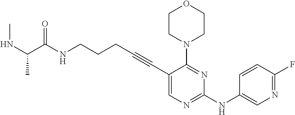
N(CCCC#CC1=CN=C(NC2=CN=C(F)C=C2)N=C1N1CCOCC1)C(=O)C(NC)C
